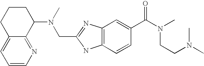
C12=CC=CN=C1C(N(C)CC1=NC3=C(N1)C=CC(C(N(CCN(C)C)C)=O)=C3)CCC2
